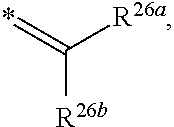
*=C([R26b])[R26a]
